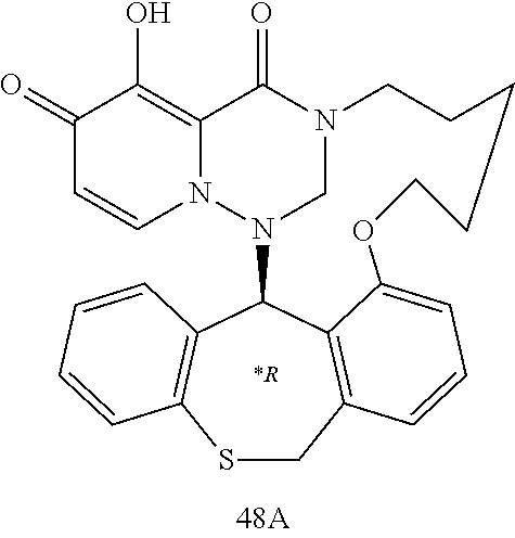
N12CN(C3C4=C(SCC5=C3C(=CC=C5)OCCCCC1)C=CC=C4)N1C=CC(=O)C(O)=C1C2=O
